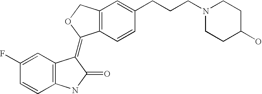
C12=C(C=CC(CCCN3CCC(O)CC3)=C1)C(=C1C3=C(C=CC(F)=C3)NC1=O)OC2
